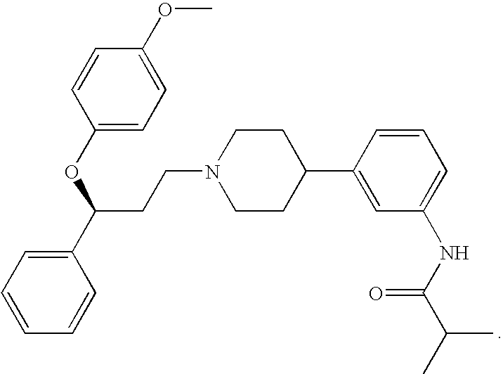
C1=CC(OC(C2=CC=CC=C2)CCN2CCC(C3=CC(NC(C(C)C)=O)=CC=C3)CC2)=CC=C1OC
